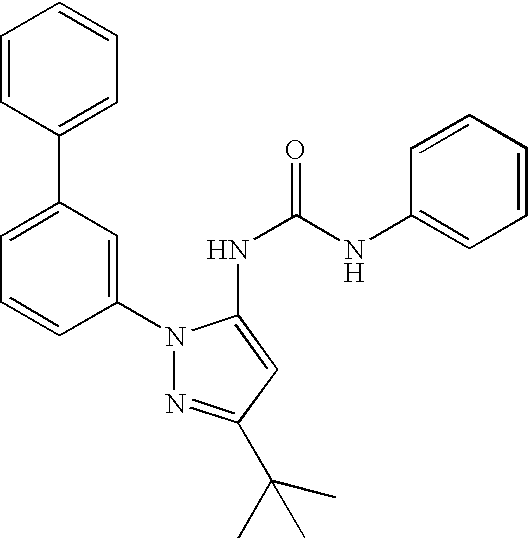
C1(N2N=C(C(C)(C)C)C=C2NC(NC2=CC=CC=C2)=O)=CC(C2=CC=CC=C2)=CC=C1
